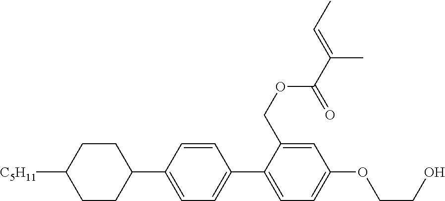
C1CC([C5H11])CCC1C1=CC=C(C2=CC=C(OCCO)C=C2COC(C(=CC)C)=O)C=C1
